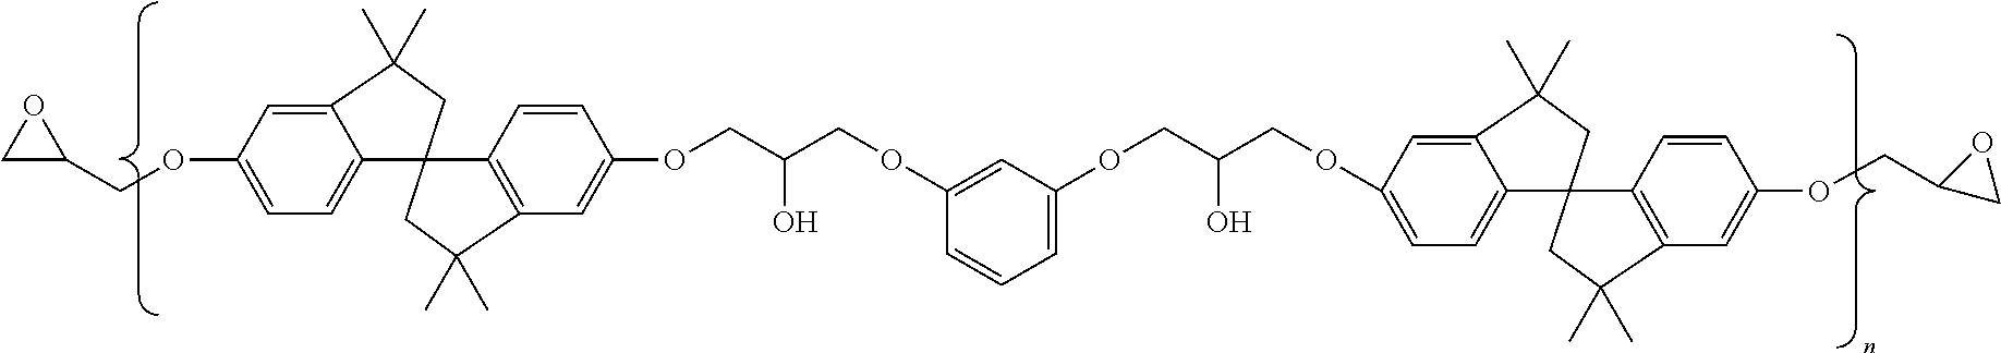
C12=CC(OCC3OC3)=CC=C1C1(CC2(C)C)C2=C(C=C(OCC(COC3=CC(OCC(COC4=CC=C5C(=C4)C(C)(C)CC54C5=C(C=C(OCC6CO6)C=C5)C(C)(C)C4)O)=CC=C3)O)C=C2)C(C)(C)C1
